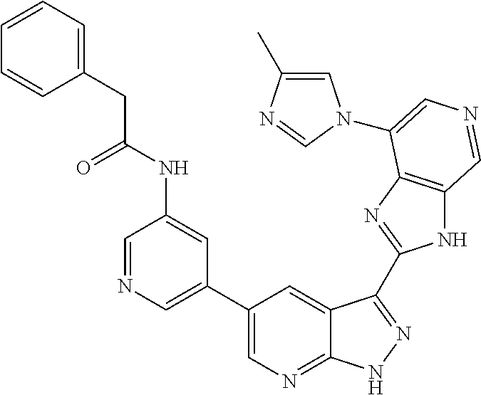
C1(C2=CN=CC(NC(CC3=CC=CC=C3)=O)=C2)=CN=C2C(=C1)C(C1=NC3=C(N1)C=NC=C3N1C=C(C)N=C1)=NN2
